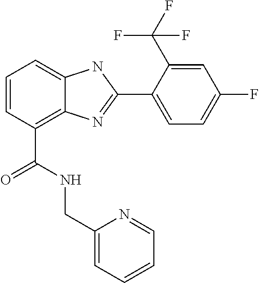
C1=CC(C(NCC2=CC=CC=N2)=O)=C2C(=C1)NC(C1=CC=C(F)C=C1C(F)(F)F)=N2
